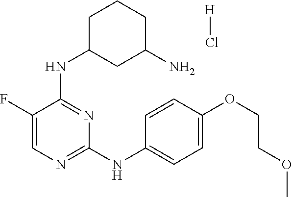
C1(F)=CN=C(NC2=CC=C(OCCOC)C=C2)N=C1NC1CC(N)CCC1.[H]Cl
